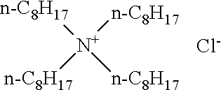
[Cl-].[n-C8H17][N+]([n-C8H17])([n-C8H17])[n-C8H17]
